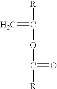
[R]C(OC([R])=O)=C
